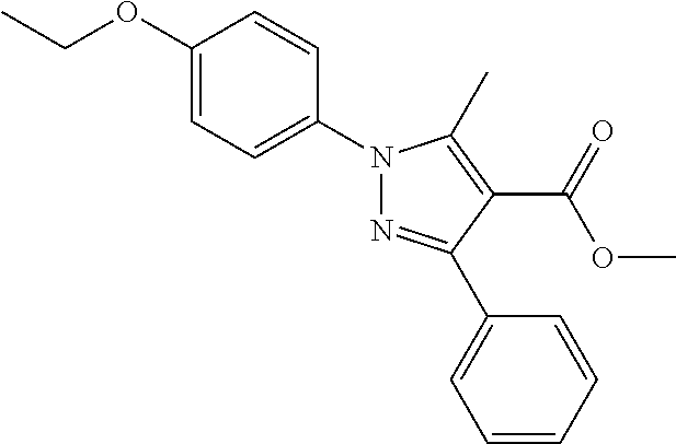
C1(OCC)=CC=C(N2N=C(C3=CC=CC=C3)C(C(=O)OC)=C2C)C=C1
